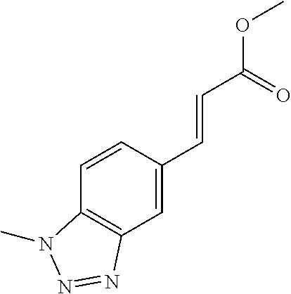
C1=CC(C=CC(OC)=O)=CC2=C1N(C)N=N2
